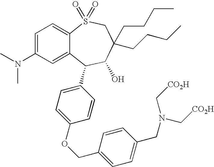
C1(N(C)C)=CC=C2C(=C1)C(C1=CC=C(OCC3=CC=C(CN(C[CO2H])C[CO2H])C=C3)C=C1)C(O)C(CCCC)(CCCC)CS2(=O)=O
